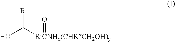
OC([RCNHx(CHRCH2OH)y]=O)[R]
